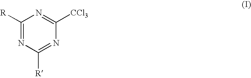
C1([R])=NC([R])=NC([CCl3])=N1
